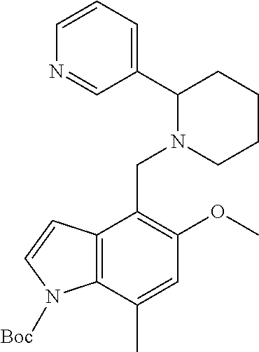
C1=CC=C(C2N(CC3=C(OC)C=C(C)C4=C3C=CN4[Boc])CCCC2)C=N1
